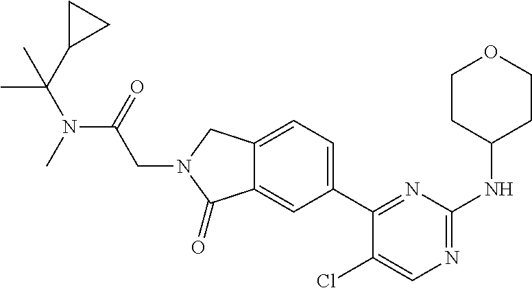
CN(C(=O)CN1C(=O)C2=CC(C3=NC(NC4CCOCC4)=NC=C3Cl)=CC=C2C1)C(C1CC1)(C)C
